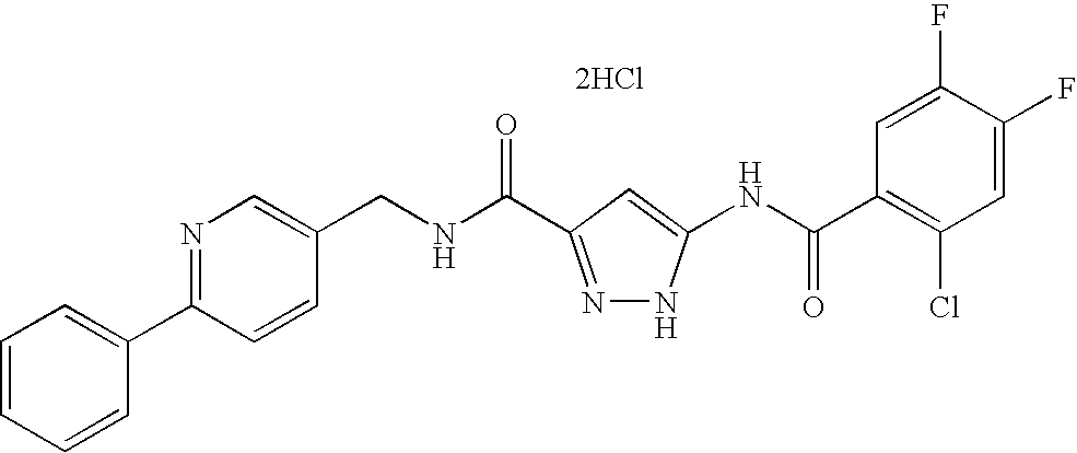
C1(CNC(=O)C2=NNC(NC(C3=C(Cl)C=C(F)C(F)=C3)=O)=C2)=CN=C(C2=CC=CC=C2)C=C1.[2HCl]
